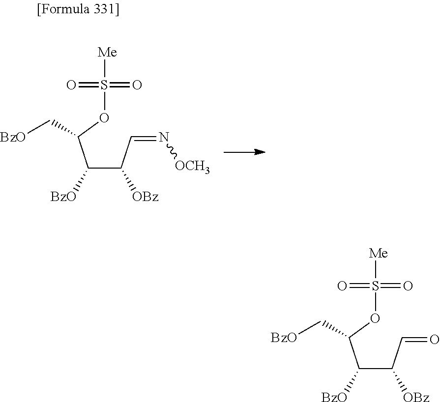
C(C(C=N[OCH3])[OBz])(C(OS(=O)(=O)[Me])C[BzO])[BzO].C(C(C=O)[OBz])(C(OS(=O)(=O)[Me])C[BzO])[BzO]
